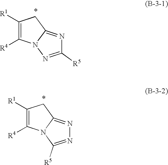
C1([R1])=C([R4])N2C(=NC([R5])=N2)C1.C1([R1])=C([R4])N2C(=NN=C2[R5])C1
